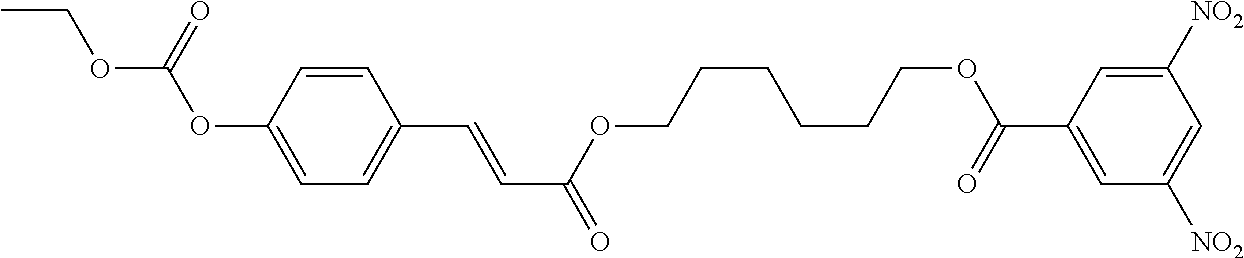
CCOC(=O)OC1=CC=C(C=CC(=O)OCCCCCCOC(C2=CC([NO2])=CC([NO2])=C2)=O)C=C1
